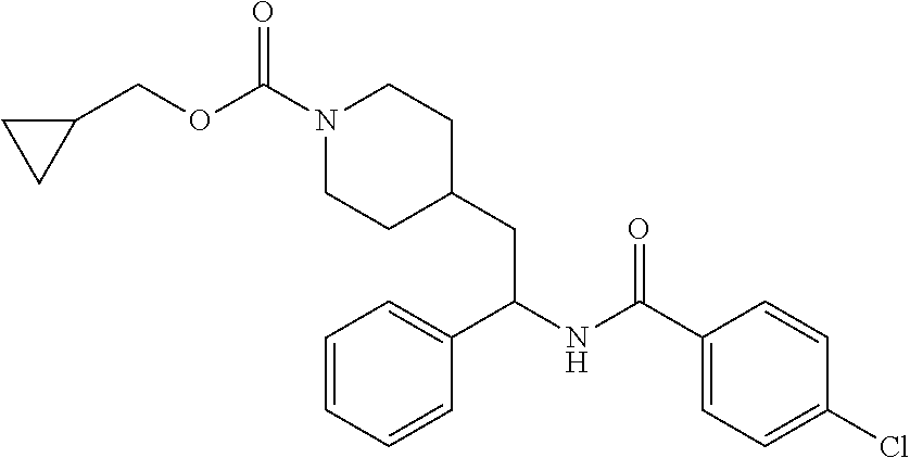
C1=CC(Cl)=CC=C1C(NC(C1=CC=CC=C1)CC1CCN(C(=O)OCC2CC2)CC1)=O
